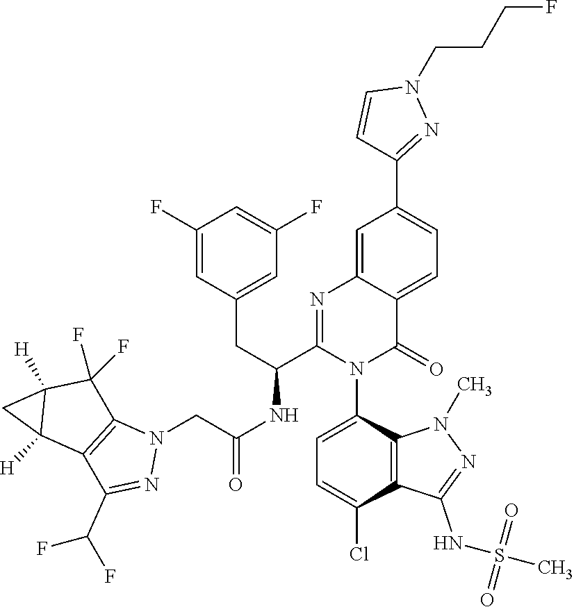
C1(F)=CC(CC(C2=NC3=CC(C4=NN(CCCF)C=C4)=CC=C3C(=O)N2C2=CC=C(Cl)C3=C2N(C)N=C3NS(=O)(=O)C)NC(CN2C3=C(C(C(F)F)=N2)C2([H])C([H])(C3(F)F)C2)=O)=CC(F)=C1
